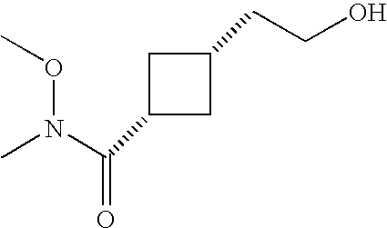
C1C(C(N(C)OC)=O)CC1CCO
